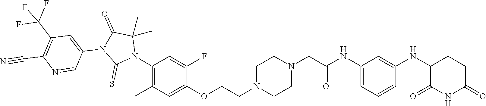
C1=C(NC(CN2CCN(CCOC3=CC(C)=C(N4C(C)(C)C(=O)N(C5=CC(C(F)(F)F)=C(C#N)N=C5)C4=S)C=C3F)CC2)=O)C=C(NC2C(=O)NC(=O)CC2)C=C1
